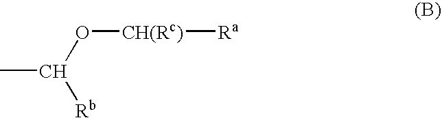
CC(O[CH(Rc)][Ra])[Rb]
